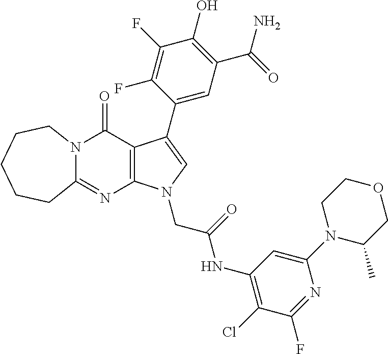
C12=NC3=C(C(=O)N1CCCCC2)C(C1=CC(C(=O)N)=C(O)C(F)=C1F)=CN3CC(=O)NC1=C(Cl)C(F)=NC(N2C(C)COCC2)=C1
